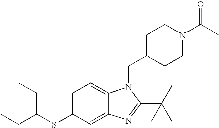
C12=CC(SC(CC)CC)=CC=C1N(CC1CCN(C(C)=O)CC1)C(C(C)(C)C)=N2
